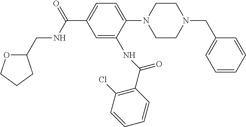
C1=C(NC(C2=C(Cl)C=CC=C2)=O)C(N2CCN(CC3=CC=CC=C3)CC2)=CC=C1C(NCC1OCCC1)=O
